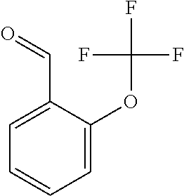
C1=C(OC(F)(F)F)C(C=O)=CC=C1
